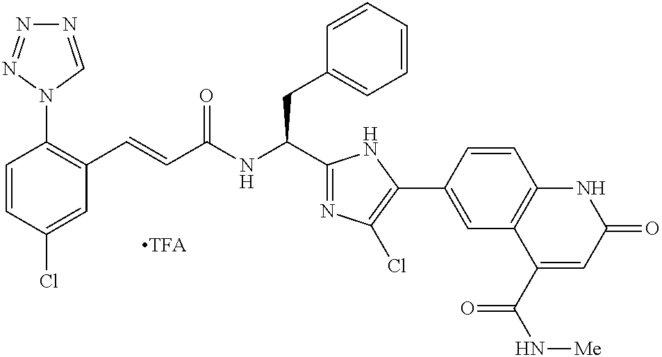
C1=CC(Cl)=CC(C=CC(NC(CC2=CC=CC=C2)C2=NC(Cl)=C(C3=CC4=C(C=C3)NC(=O)C=C4C(N[Me])=O)N2)=O)=C1N1C=NN=N1
